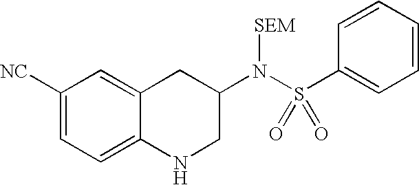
C1([NC])=CC=C2C(=C1)CC(N(S(C1=CC=CC=C1)(=O)=O)[SEM])CN2
